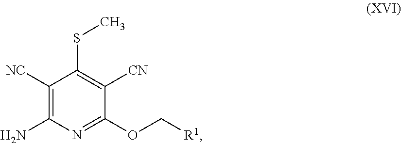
C1([NC])=C(N)N=C(OC[R1])C([CN])=C1SC
